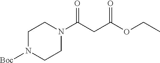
C1N([Boc])CCN(C(CC(OCC)=O)=O)C1
